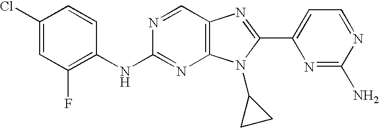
C1(Cl)=CC(F)=C(NC2=NC3=C(C=N2)N=C(C2=CC=NC(N)=N2)N3C2CC2)C=C1
